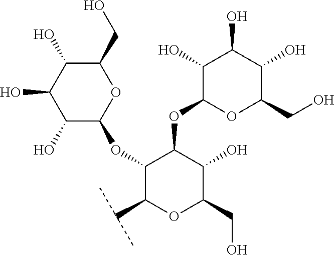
C1(O)C(O)C(O)C(OC2C(OC3OC(CO)C(O)C(O)C3O)C(C(C)C)OC(CO)C2O)OC1CO
